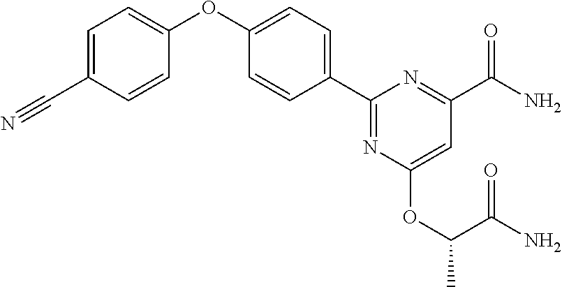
C1=CC(C#N)=CC=C1OC1=CC=C(C2=NC(OC(C)C(N)=O)=CC(C(N)=O)=N2)C=C1
